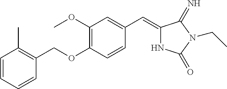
C1=CC=CC(COC2=C(OC)C=C(C=C3NC(=O)N(CC)C3=N)C=C2)=C1C
